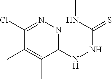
C1(Cl)=NN=C(NNC(=S)NC)C(C)=C1C
